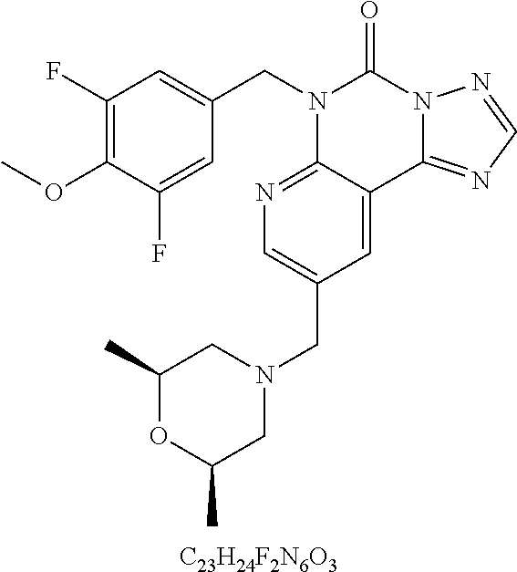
[C23H24F2N6O3].C1(OC)=C(F)C=C(CN2C3=NC=C(CN4CC(C)OC(C)C4)C=C3C3=NC=NN3C2=O)C=C1F
